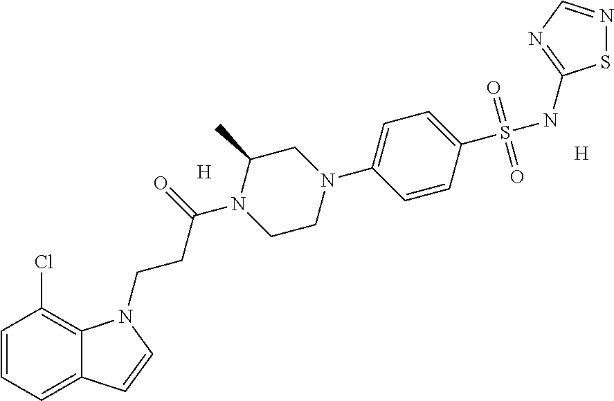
[H].[H].C1=CC=C2C(=C1Cl)N(CCC(N1C(C)CN(C3=CC=C(S(NC4=NC=NS4)(=O)=O)C=C3)CC1)=O)C=C2
